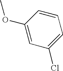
C1(Cl)=CC=CC(OC)=C1
